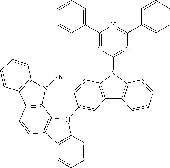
C1(C2=NC(N3C4=C(C5=C3C=CC=C5)C=C(N3C5=C(C=CC=C5)C5=C3C3=C(C=C5)C5=C(N3[Ph])C=CC=C5)C=C4)=NC(C3=CC=CC=C3)=N2)=CC=CC=C1
